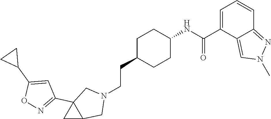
N1(CCC2CCC(NC(C3=CC=CC4=NN(C)C=C34)=O)CC2)CC2(C3=NOC(C4CC4)=C3)C(C1)C2
